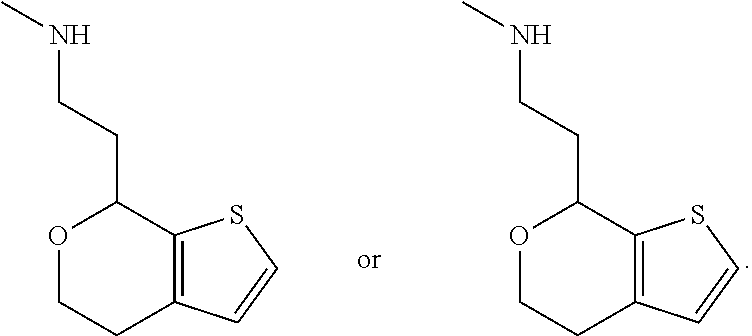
O1CCC2=C(C1CCNC)SC=C2.O1CCC2=C(C1CCNC)SC=C2
